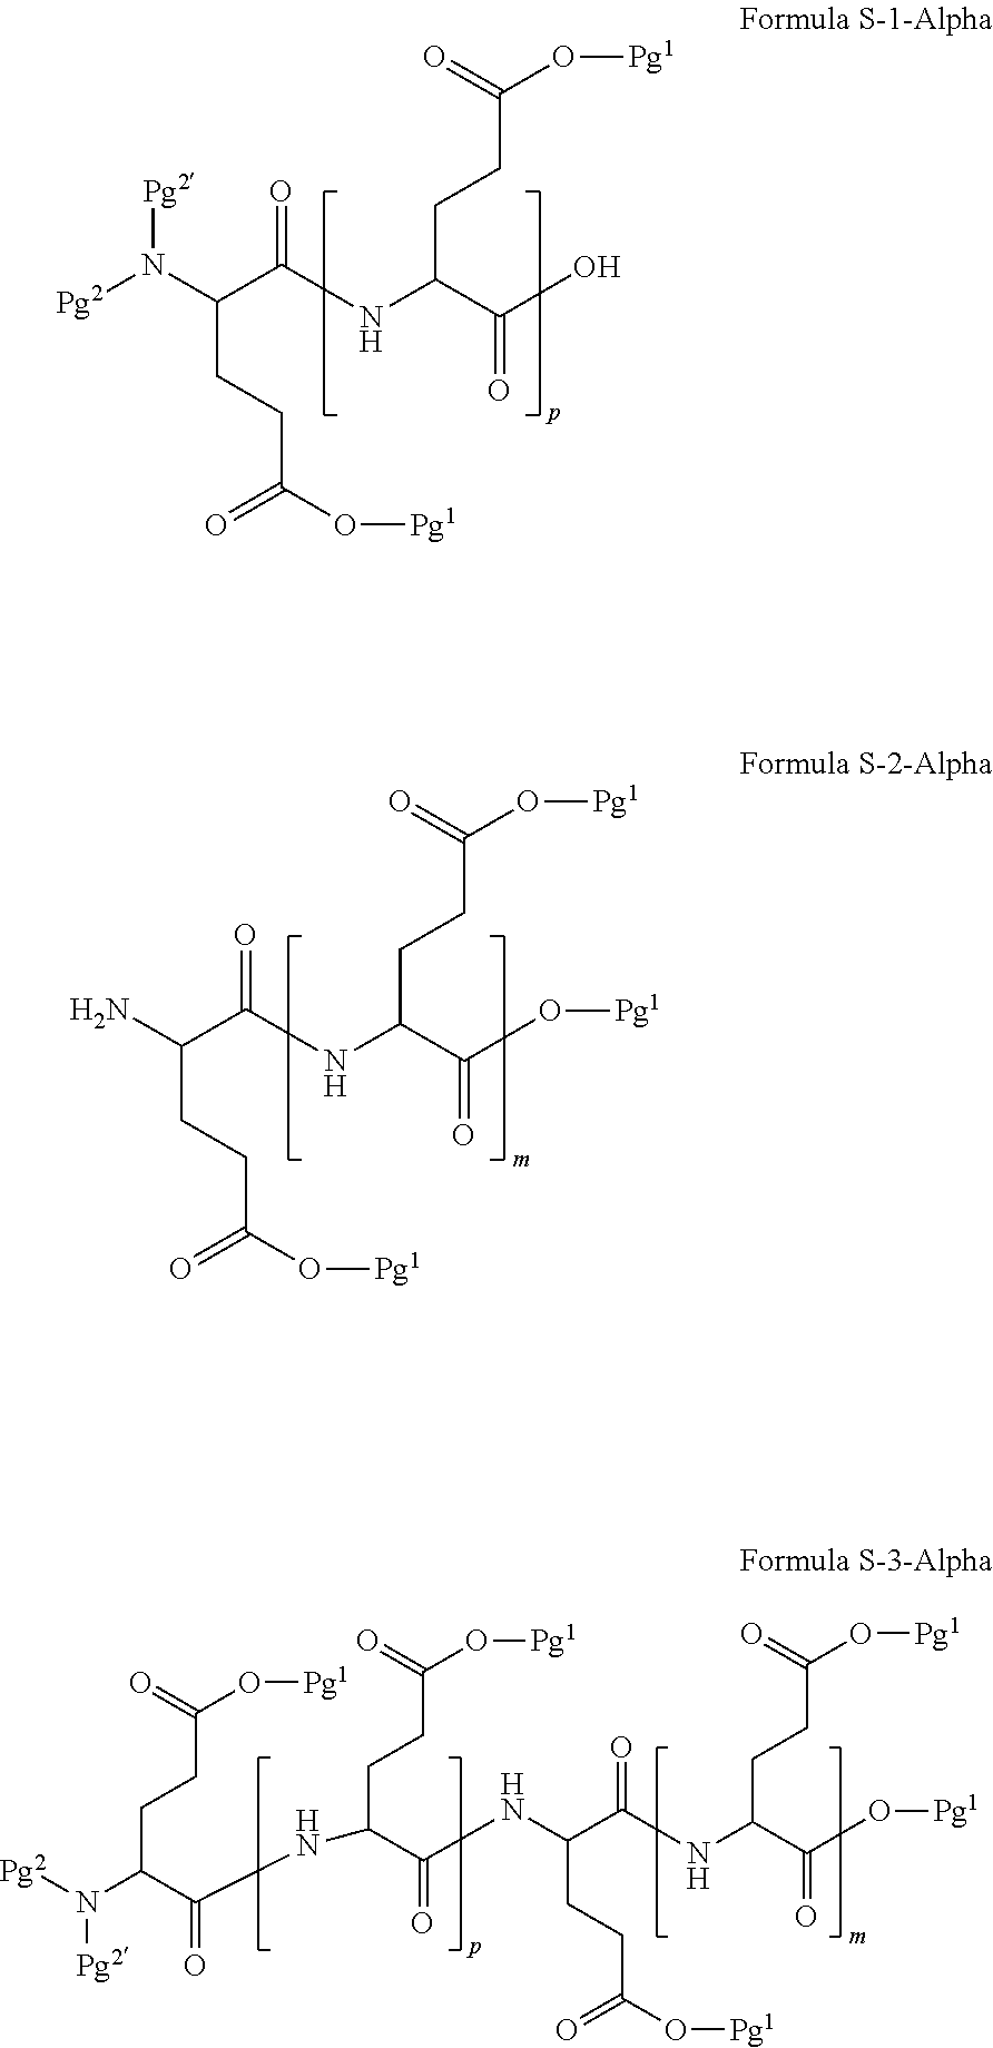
N(C(CCC(O[Pg1])=O)C(=O)NC(C(O)=O)CCC(=O)O[Pg1])([Pg2])[Pg2].NC(CCC(O[Pg1])=O)C(=O)NC(C(O[Pg1])=O)CCC(=O)O[Pg1].N(C(CCC(O[Pg1])=O)C(=O)NC(C(O[Pg1])=O)CCC(=O)O[Pg1])C(C(NC(C(N([Pg2])[Pg2])CCC(O[Pg1])=O)=O)CCC(O[Pg1])=O)=O
